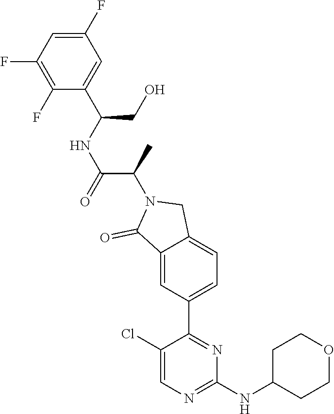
C1(F)=CC(F)=C(F)C(C(CO)NC(C(C)N2C(=O)C3=CC(C4=NC(NC5CCOCC5)=NC=C4Cl)=CC=C3C2)=O)=C1
